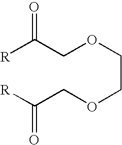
[R]C(COCCOCC([R])=O)=O
